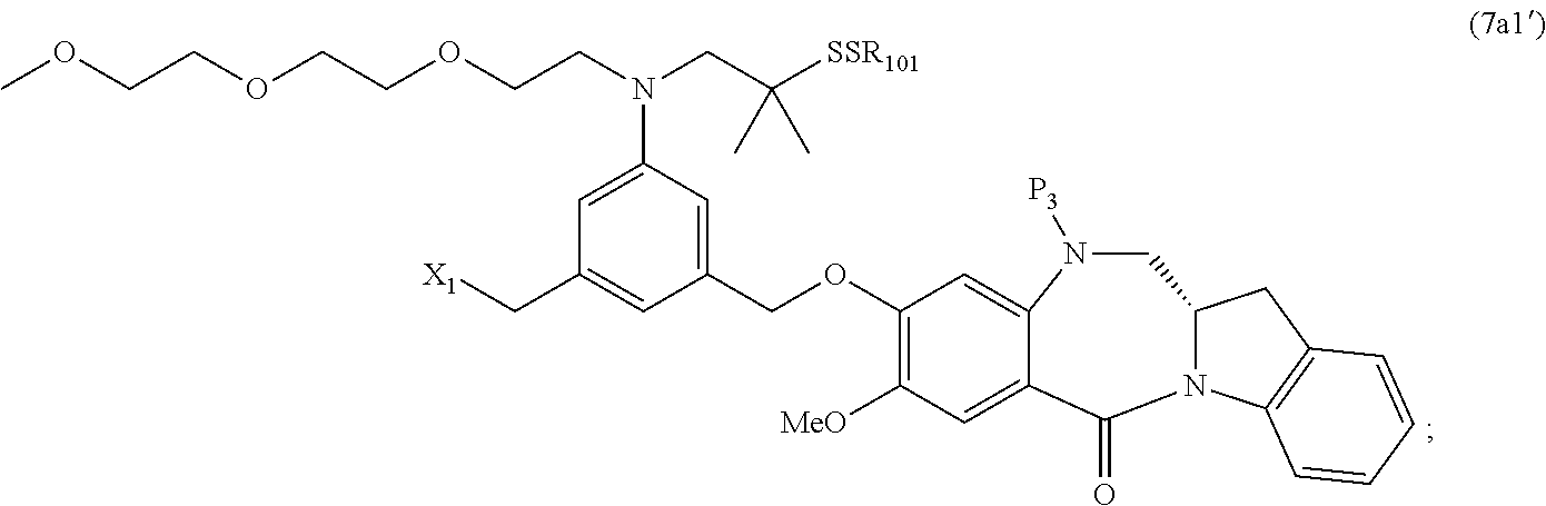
[X1]CC1=CC(COC2=C([MeO])C=C3C(=C2)N([P3])CC2N(C3=O)C3=C(C2)C=CC=C3)=CC(N(CCOCCOCCOC)CC([SSR101])(C)C)=C1
